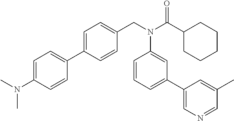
C1(C2=CC=C(CN(C(C3CCCCC3)=O)C3=CC(C4=CN=CC(C)=C4)=CC=C3)C=C2)=CC=C(N(C)C)C=C1
